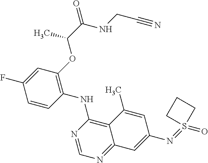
C1=CC(NC2=C3C(=NC=N2)C=C(N=S2(=O)CCC2)C=C3C)=C(OC(C(NCC#N)=O)C)C=C1F
